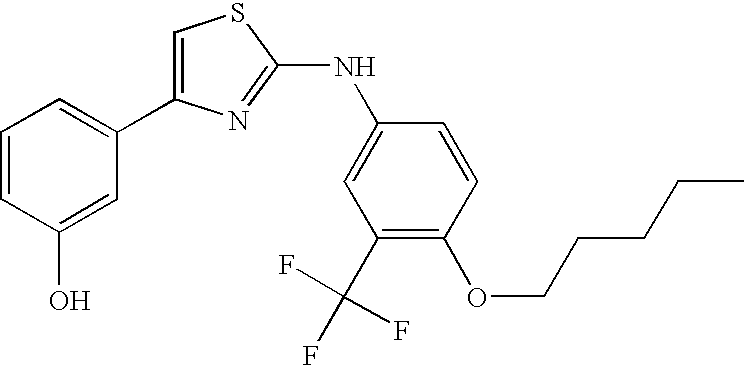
C1=C(C2=CC=CC(O)=C2)N=C(NC2=CC(C(F)(F)F)=C(OCCCCC)C=C2)S1
